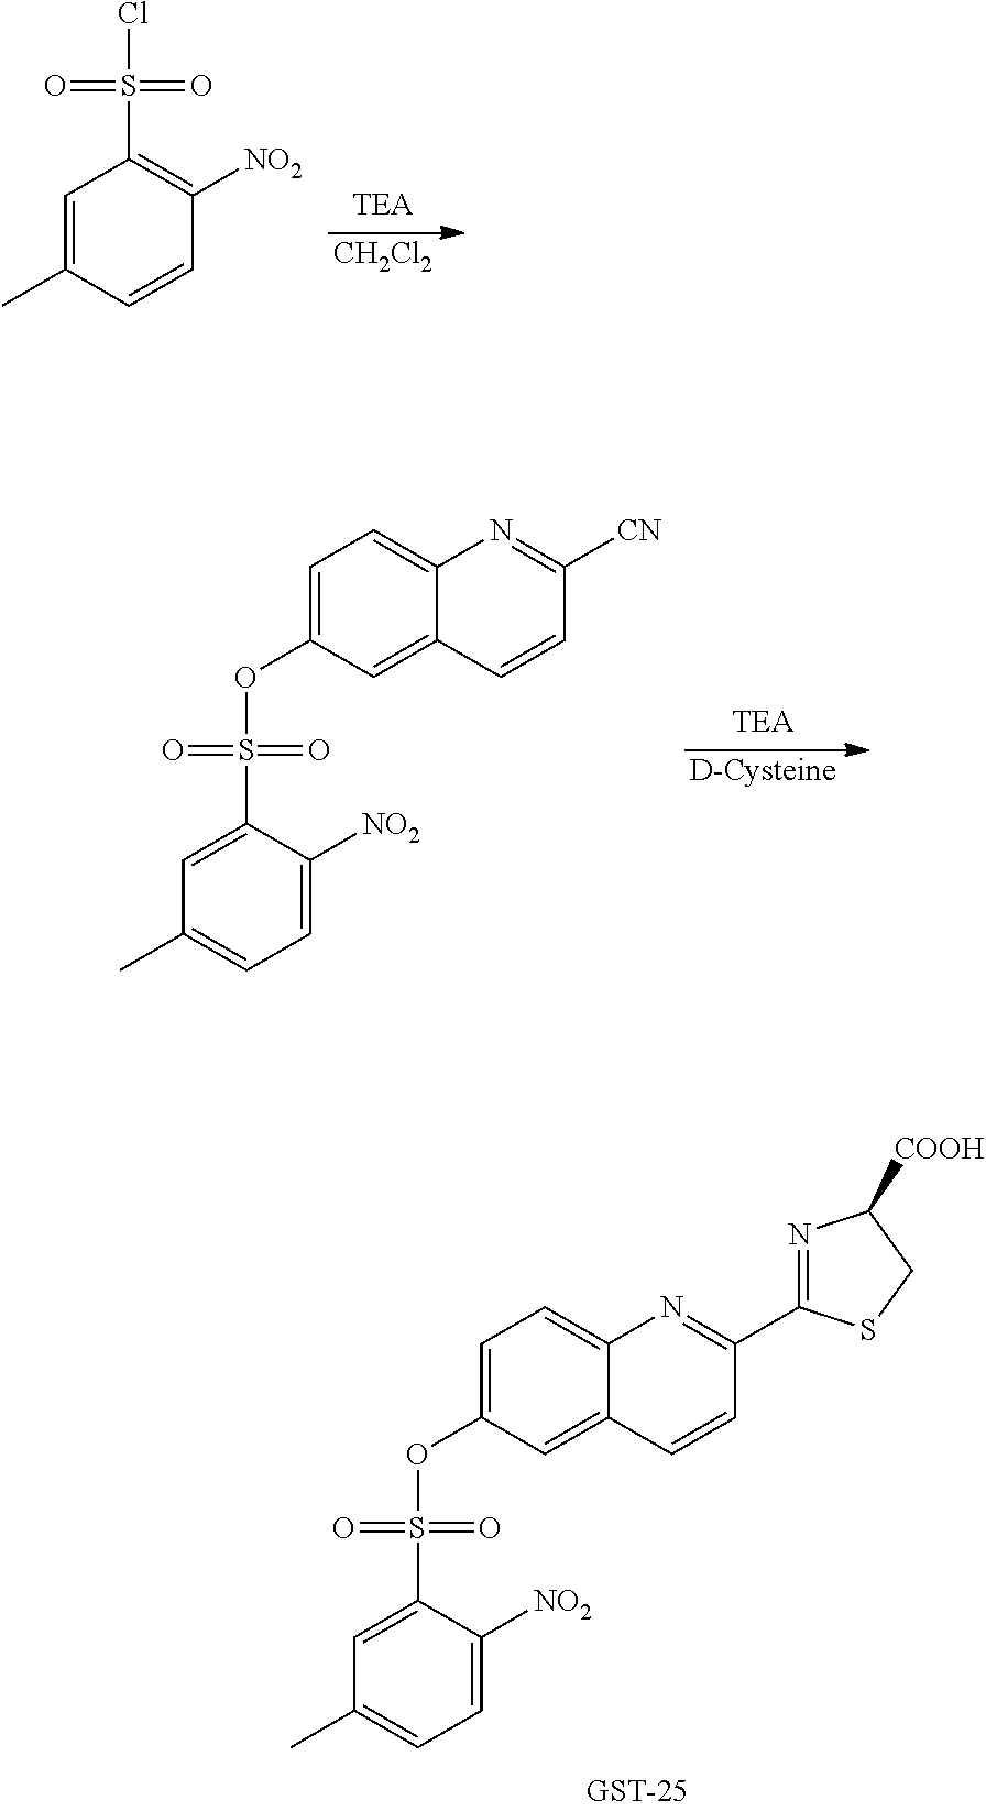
[CH2Cl2].C1=C(C)C=CC([NO2])=C1S(=O)(=O)Cl.[D-Cysteine].C1=C(S(=O)(=O)OC2=CC=C3C(=C2)C=CC([CN])=N3)C([NO2])=CC=C1C.C1=C(S(=O)(=O)OC2=CC=C3C(=C2)C=CC(C2=NC([COOH])CS2)=N3)C([NO2])=CC=C1C
